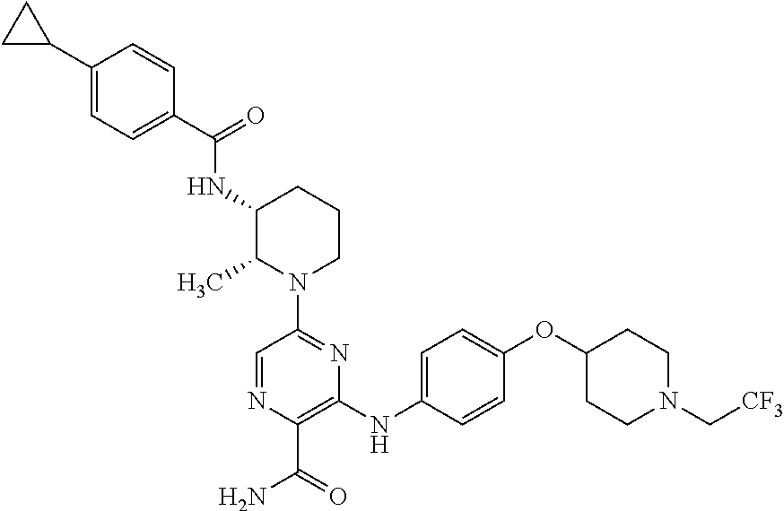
C1(C(=O)NC2C(C)N(C3=NC(NC4=CC=C(OC5CCN(C[CF3])CC5)C=C4)=C(C(=O)N)N=C3)CCC2)=CC=C(C2CC2)C=C1
